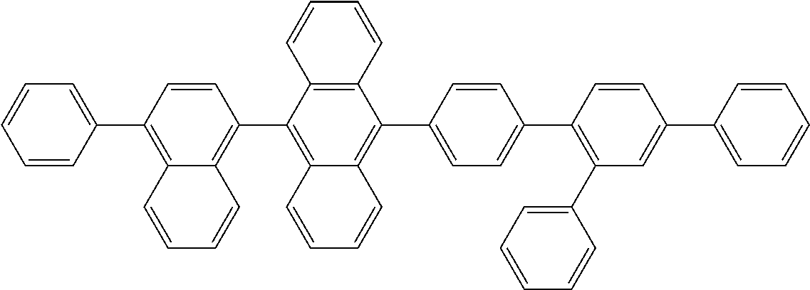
C1=CC(C2=CC=CC=C2)=C2C(=C1C1=C3C(=C(C4=CC=C(C5=C(C6=CC=CC=C6)C=C(C6=CC=CC=C6)C=C5)C=C4)C4=C1C=CC=C4)C=CC=C3)C=CC=C2
